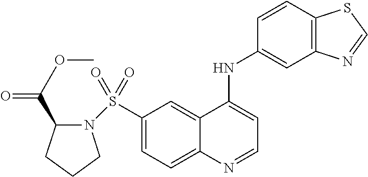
C1(S(=O)(=O)N2C(C(=O)OC)CCC2)=CC=C2C(=C1)C(NC1=CC3=C(C=C1)SC=N3)=CC=N2
